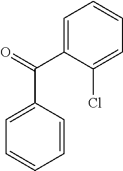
C1=C(C(=O)C2=CC=CC=C2)C(Cl)=CC=C1
